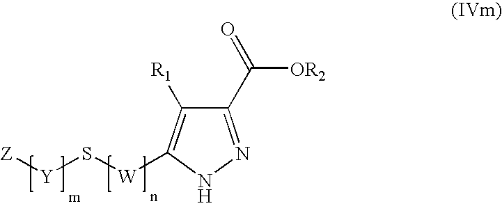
C1(C(=O)[OR2])=NNC([W]S[Y][Z])=C1[R1]
